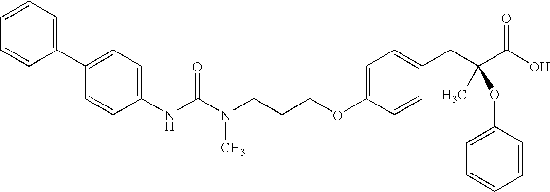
C1=C(C2=CC=CC=C2)C=CC(NC(N(CCCOC2=CC=C(CC(C(O)=O)(C)OC3=CC=CC=C3)C=C2)C)=O)=C1
